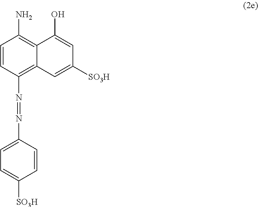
C1=CC(N=NC2=CC=C([SO3H])C=C2)=C2C(=C1N)C(O)=CC([SO3H])=C2
